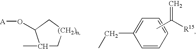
C1(C)C[(CH2)n]CC1O[A].C1=CC=CC=C1CC.CC([R15])=C
